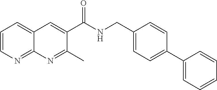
C1=CN=C2C(=C1)C=C(C(NCC1=CC=C(C3=CC=CC=C3)C=C1)=O)C(C)=N2
